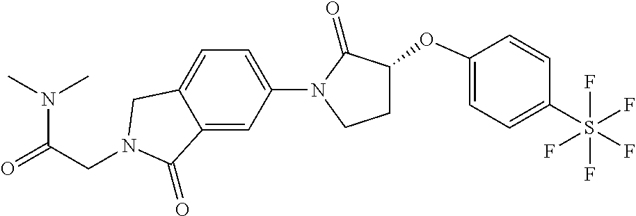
N(C(=O)CN1CC2=CC=C(N3C(=O)C(OC4=CC=C(S(F)(F)(F)(F)F)C=C4)CC3)C=C2C1=O)(C)C
